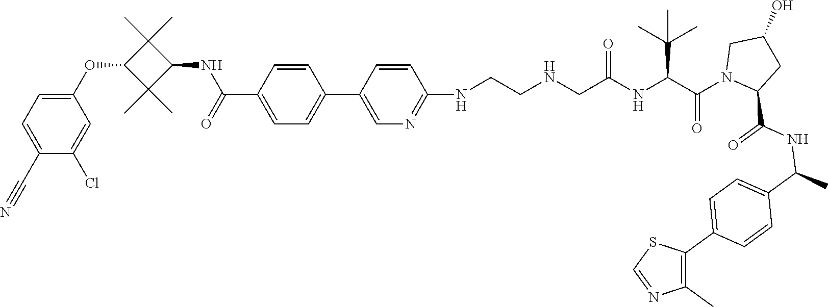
C1(C#N)=CC=C(OC2C(C)(C)C(NC(=O)C3=CC=C(C4=CN=C(NCCNCC(NC(C(N5CC(O)CC5C(NC(C5=CC=C(C6=C(C)N=CS6)C=C5)C)=O)=O)C(C)(C)C)=O)C=C4)C=C3)C2(C)C)C=C1Cl
